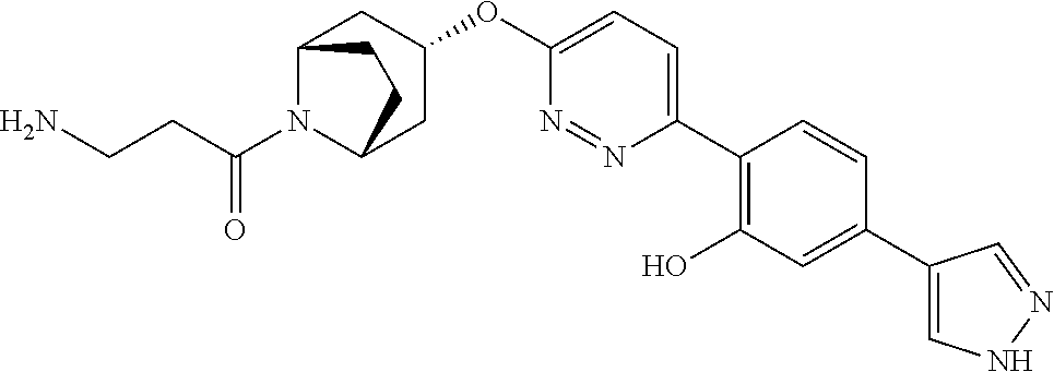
C12N(C(CCN)=O)C(CC(OC3=CC=C(C4=C(O)C=C(C5=CNN=C5)C=C4)N=N3)C1)CC2
